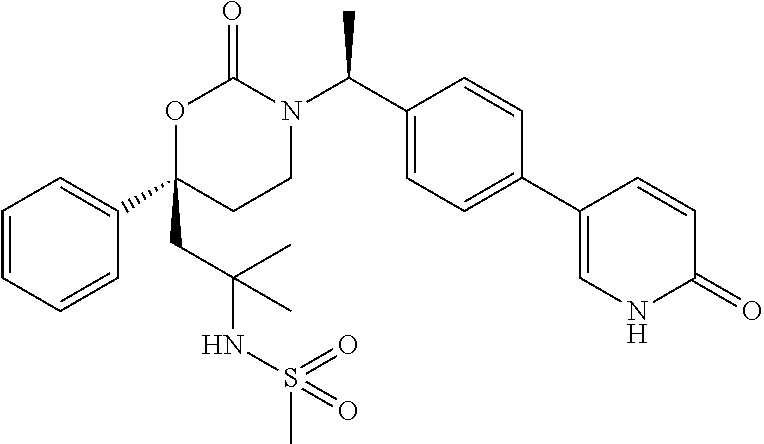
O1C(C2=CC=CC=C2)(CC(NS(C)(=O)=O)(C)C)CCN(C(C2=CC=C(C3=CNC(=O)C=C3)C=C2)C)C1=O
